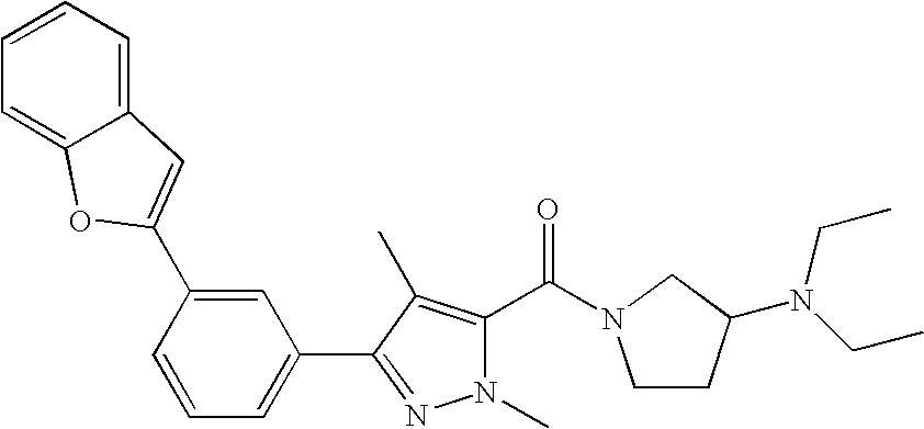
C1(C2=CC3=CC=CC=C3O2)=CC(C2=NN(C)C(C(N3CCC(N(CC)CC)C3)=O)=C2C)=CC=C1
